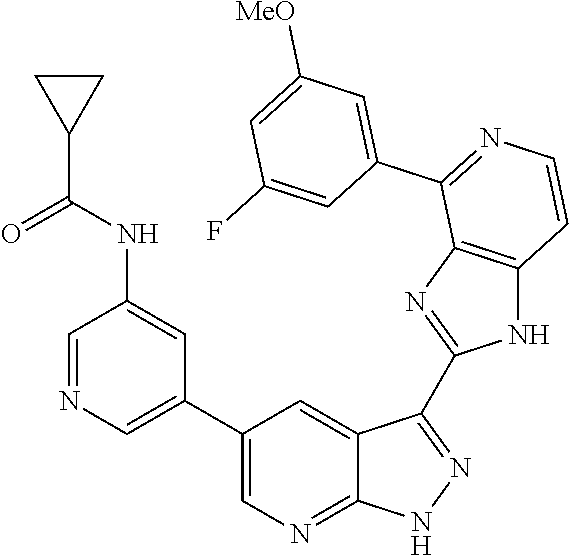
C1=NC=C(C2=CN=C3C(=C2)C(C2=NC4=C(N2)C=CN=C4C2=CC([MeO])=CC(F)=C2)=NN3)C=C1NC(C1CC1)=O
